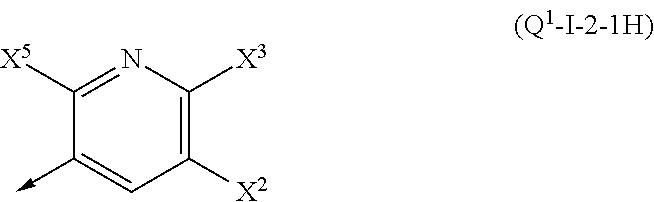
C1([X2])=C([X3])N=C([X5])C(->C)=C1
